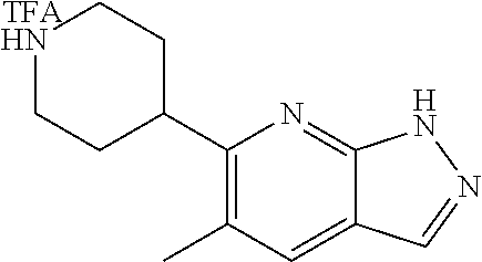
C1(C2CCNCC2)=C(C)C=C2C(=N1)NN=C2.[TFA]
